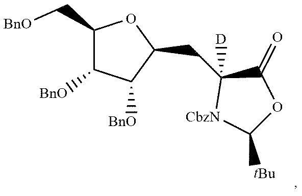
C1(C[BnO])C([BnO])C([BnO])C(CC2([D])[CbzN]C([tBu])OC2=O)O1
